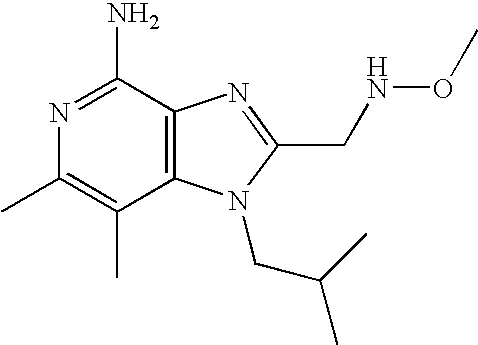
N1=C(N)C2=C(C(C)=C1C)N(CC(C)C)C(CNOC)=N2
